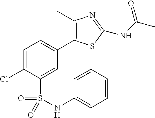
C1=C(Cl)C(S(=O)(=O)NC2=CC=CC=C2)=CC(C2=C(C)N=C(NC(C)=O)S2)=C1
